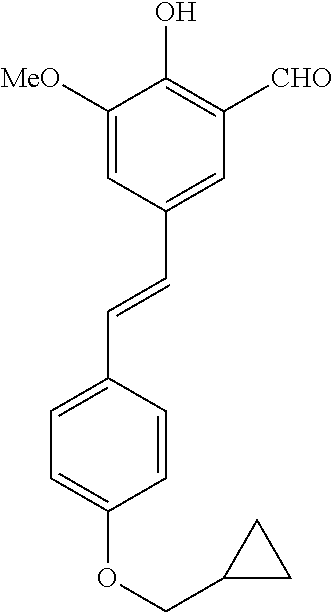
C1=C(C=CC2=CC([CHO])=C(O)C([MeO])=C2)C=CC(OCC2CC2)=C1
